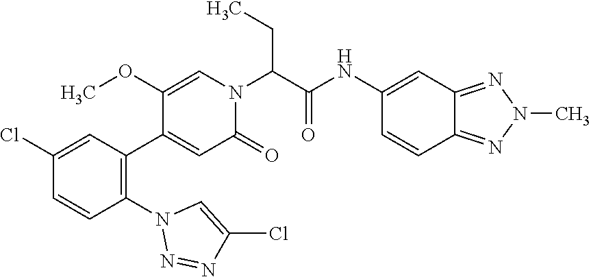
COC1=CN(C(C(=O)NC2=CC3=NN(C)N=C3C=C2)CC)C(=O)C=C1C1=C(N2N=NC(Cl)=C2)C=CC(Cl)=C1
